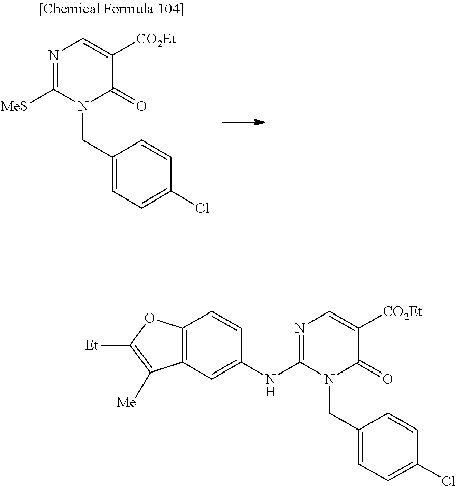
N1=C([MeS])N(CC2=CC=C(Cl)C=C2)C(=O)C([CO2Et])=C1.N1=C(NC2=CC3=C(C=C2)OC([Et])=C3[Me])N(CC2=CC=C(Cl)C=C2)C(=O)C([CO2Et])=C1
